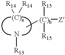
[(C)a]([R14])[R14].N[R13].C[(C)b]([Z])([R15])[R15]
